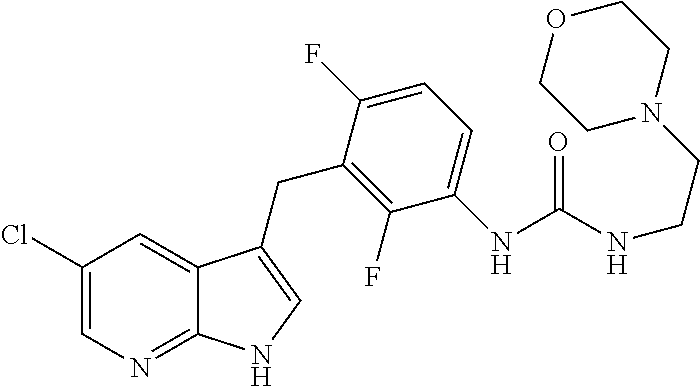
C1(Cl)=CN=C2C(=C1)C(CC1=C(F)C(NC(=O)NCCN3CCOCC3)=CC=C1F)=CN2
